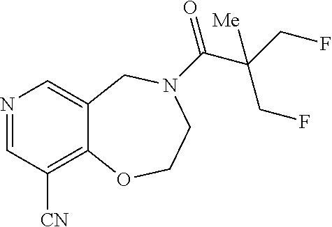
N1=CC([CN])=C2C(=C1)CN(C(=O)C(CF)([Me])CF)CCO2
